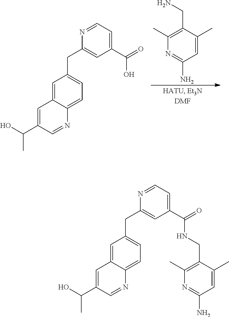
C1=C(C)C(CN)=C(C)N=C1N.C1(C(=O)O)=CC=NC(CC2=CC=C3C(=C2)C=C(C(O)C)C=N3)=C1.C1(C(=O)NCC2=C(C)N=C(N)C=C2C)=CC=NC(CC2=CC=C3C(=C2)C=C(C(O)C)C=N3)=C1
